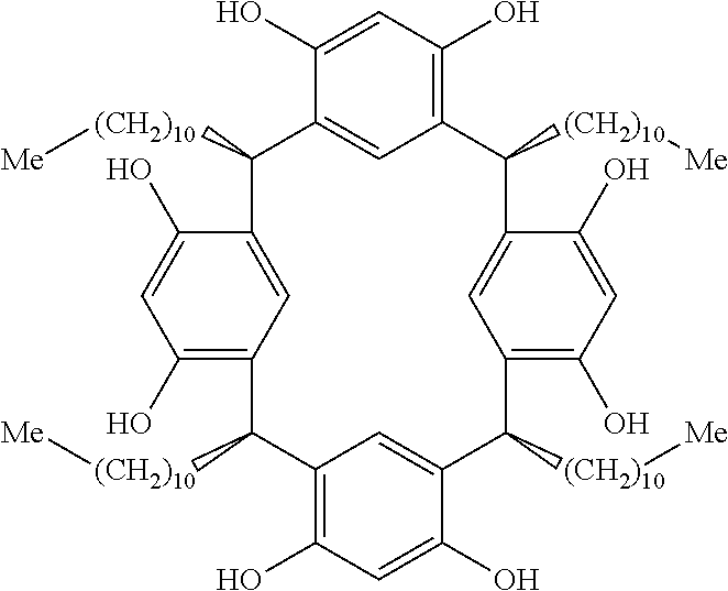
C1(O)=C2C=C(C(O)=C1)C([(CH2)10][Me])C1=CC(=C(O)C=C1O)C([(CH2)10][Me])C1=CC(=C(O)C=C1O)C([(CH2)10][Me])C1=CC(=C(O)C=C1O)C2[(CH2)10][Me]
